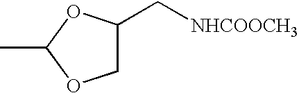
CC1OCC(C[NHCOOCH3])O1
